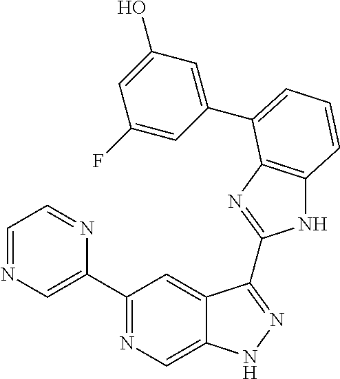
C1(C2=NC=C3C(=C2)C(C2=NC4=C(N2)C=CC=C4C2=CC(O)=CC(F)=C2)=NN3)=CN=CC=N1
